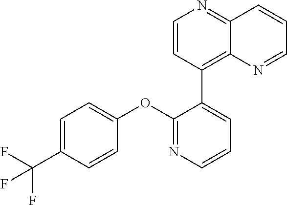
C1=C(C(F)(F)F)C=CC(OC2=NC=CC=C2C2=C3C(=NC=C2)C=CC=N3)=C1
